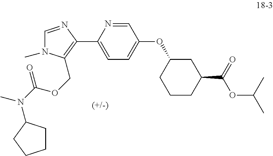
C1=NC(C2=C(COC(N(C)C3CCCC3)=O)N(C)C=N2)=CC=C1OC1CCCC(C(=O)OC(C)C)C1
